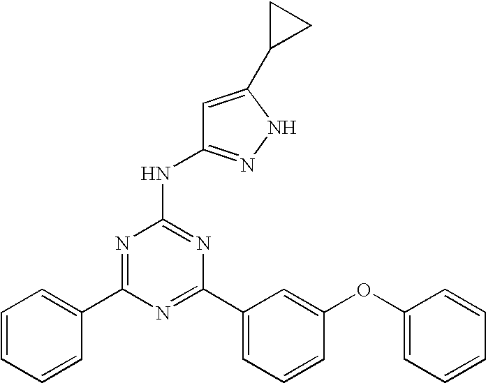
N1=C(C2=CC=CC(OC3=CC=CC=C3)=C2)N=C(NC2=NNC(C3CC3)=C2)N=C1C1=CC=CC=C1
